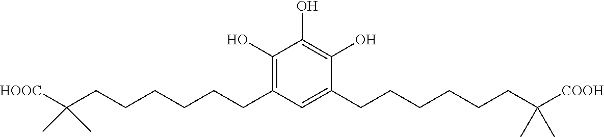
C1(O)=C(CCCCCCC(C)(C)[HOOC])C=C(CCCCCCC(C)(C)[COOH])C(O)=C1O
